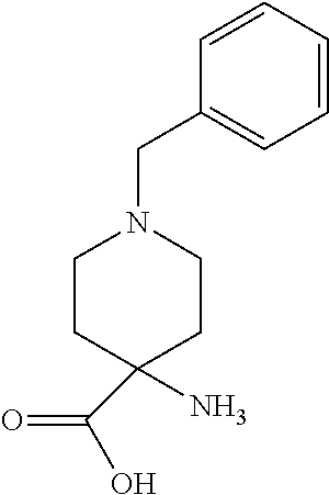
C1=CC(CN2CCC(N)(C(=O)O)CC2)=CC=C1
